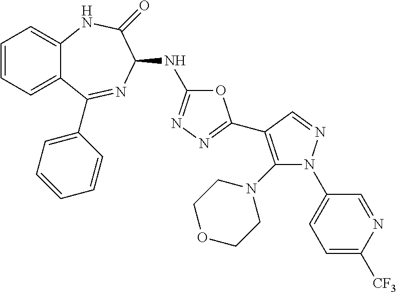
C1=CC=C2C(=C1)NC(=O)C(NC1=NN=C(C3=C(N4CCOCC4)N(C4=CC=C([CF3])N=C4)N=C3)O1)N=C2C1=CC=CC=C1
